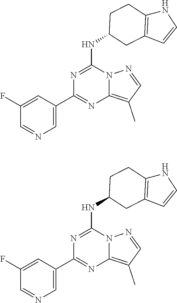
C1(F)=CC(C2=NC3=C(C)C=NN3C(NC3CCC4=C(C=CN4)C3)=N2)=CN=C1.C1(F)=CC(C2=NC3=C(C)C=NN3C(NC3CCC4=C(C=CN4)C3)=N2)=CN=C1
